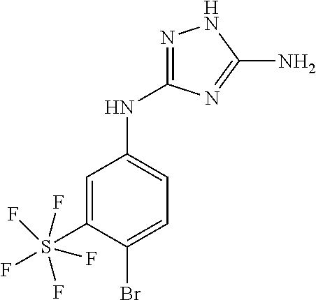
C1(S(F)(F)(F)(F)F)=CC(NC2=NNC(N)=N2)=CC=C1Br
